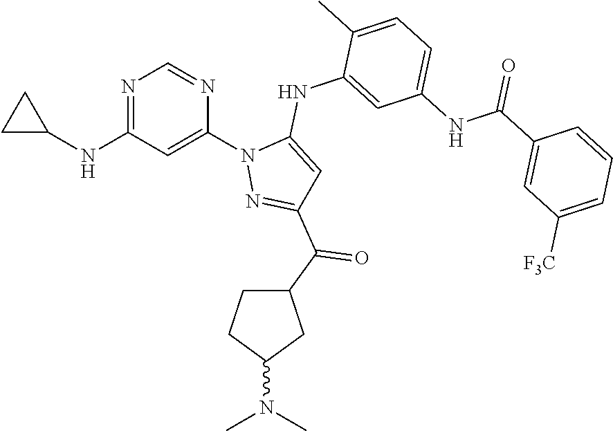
N1=C(NC2CC2)C=C(N2N=C(C(C3CCC(N(C)C)C3)=O)C=C2NC2=CC(NC(C3=CC([F3C])=CC=C3)=O)=CC=C2C)N=C1
